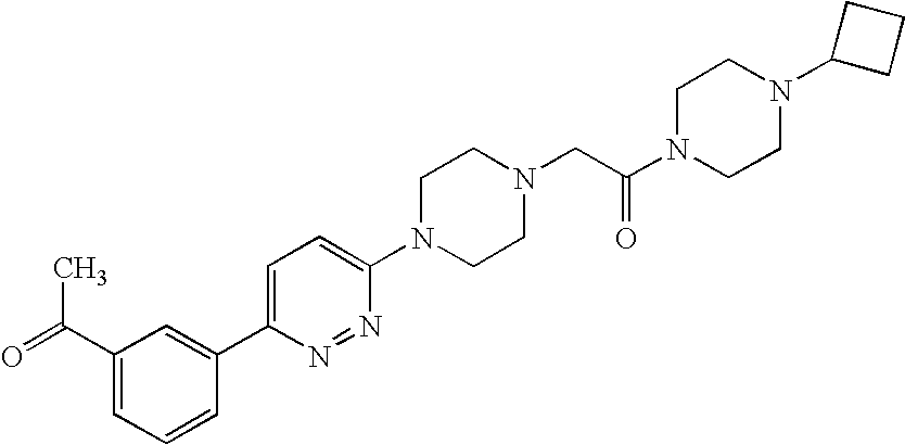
C1(C(=O)C)=CC=CC(C2=CC=C(N3CCN(CC(N4CCN(C5CCC5)CC4)=O)CC3)N=N2)=C1
